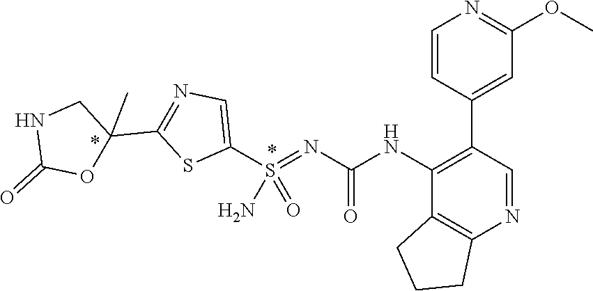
C1(C2=CC(OC)=NC=C2)=C(NC(N=S(C2=CN=C(C3(C)CNC(=O)O3)S2)(=O)N)=O)C2=C(N=C1)CCC2
